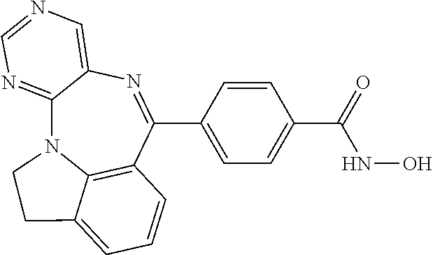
C12=NC=NC=C1N=C(C1=CC=C(C(NO)=O)C=C1)C1=C3N2CCC3=CC=C1
